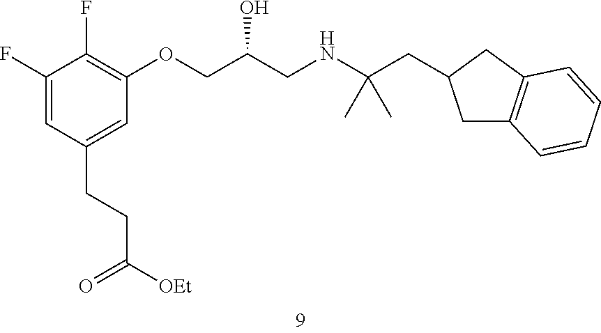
C1(F)=CC(CCC([OEt])=O)=CC(OCC(O)CNC(CC2CC3=C(C2)C=CC=C3)(C)C)=C1F
